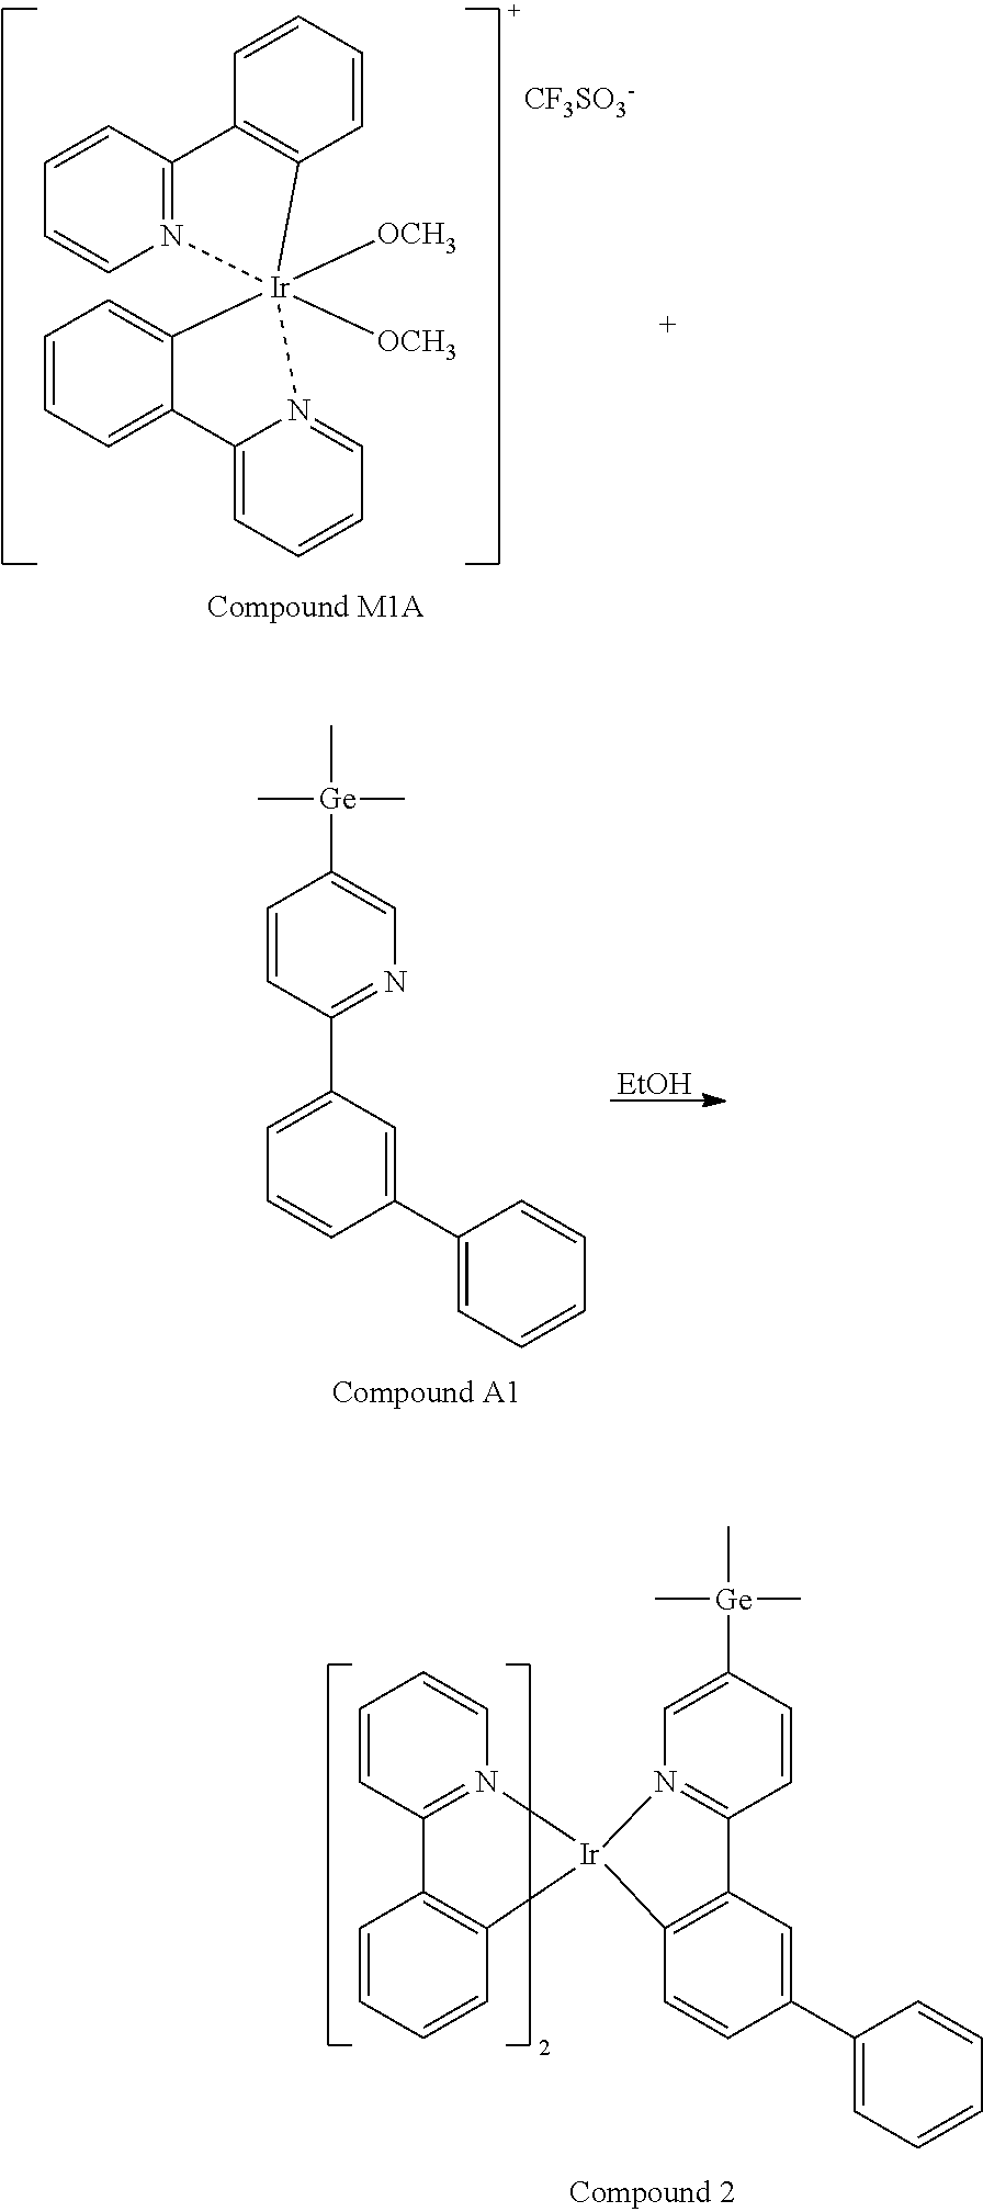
C12=N(C=CC=C1)[Ir]1([OCH3])([OCH3])(C3=CC=CC=C3C3=CC=CC=N31)C1=C2C=CC=C1.[CF3SO3-].C1=CC(C2=CC=CC(C3=CC=CC=C3)=C2)=NC=C1[Ge](C)(C)C.[EtOH].C1=CC2=N(C=C1[Ge](C)(C)C)[Ir]1(C3=C2C=C(C2=CC=CC=C2)C=C3)N2=C(C=CC=C2)C2=C1C=CC=C2
